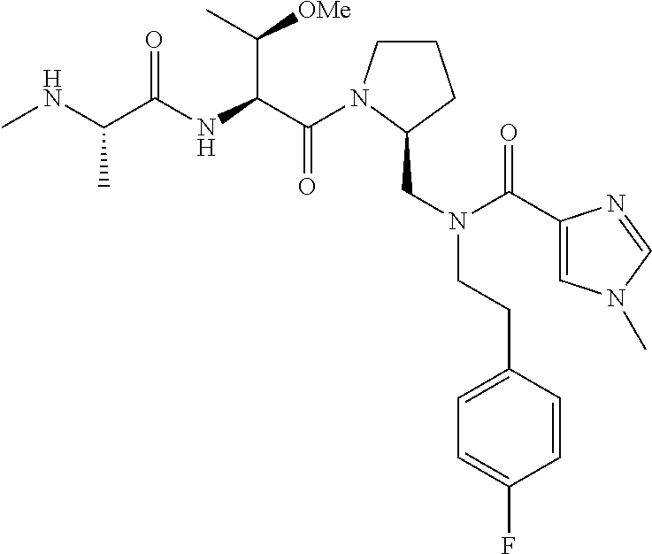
C(=O)(C(C([OMe])C)NC(=O)C(C)NC)N1CCCC1CN(CCC1=CC=C(F)C=C1)C(=O)C1=CN(C)C=N1
